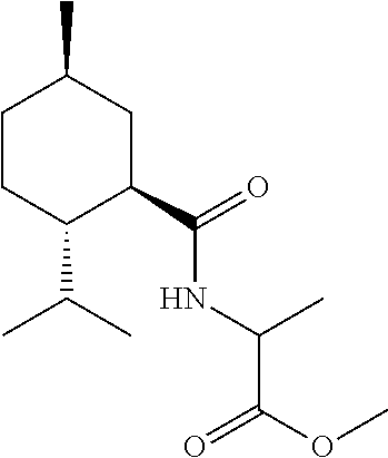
C1CC(C(C)C)C(C(=O)NC(C(OC)=O)C)CC1C
